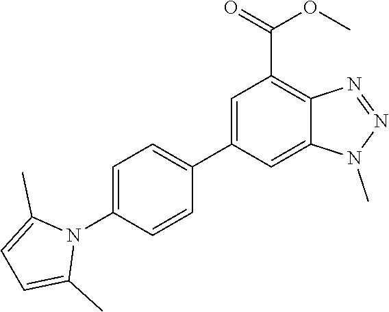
N1(C2=CC=C(C3=CC(C(=O)OC)=C4C(=C3)N(C)N=N4)C=C2)C(C)=CC=C1C
